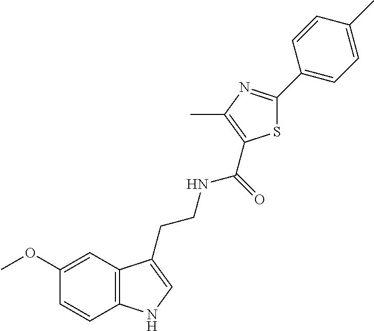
C12=C(C=C(OC)C=C1)C(CCNC(=O)C1=C(C)N=C(C3=CC=C(C)C=C3)S1)=CN2
